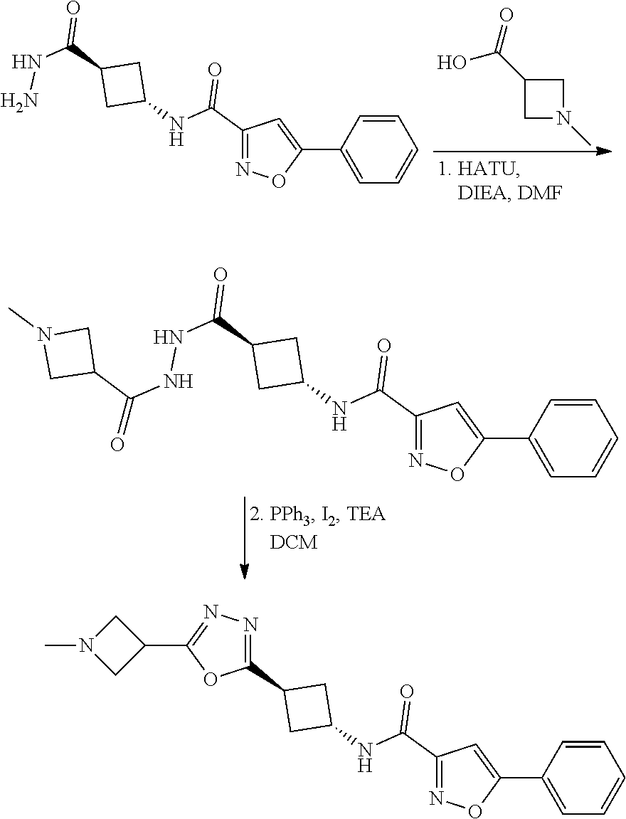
C1(C(O)=O)CN(C)C1.C1=CC(C2=CC(C(NC3CC(C(=O)NN)C3)=O)=NO2)=CC=C1.C1=CC(C2=CC(C(NC3CC(C(=O)NNC(C4CN(C)C4)=O)C3)=O)=NO2)=CC=C1.C1=CC(C2=CC(C(NC3CC(C4=NN=C(C5CN(C)C5)O4)C3)=O)=NO2)=CC=C1
